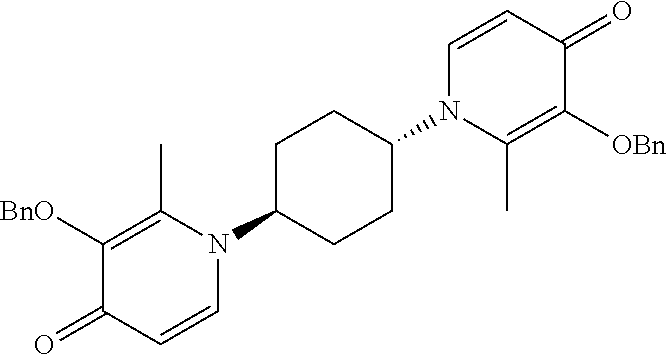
C1C(N2C(C)=C([BnO])C(=O)C=C2)CCC(N2C(C)=C([OBn])C(=O)C=C2)C1
